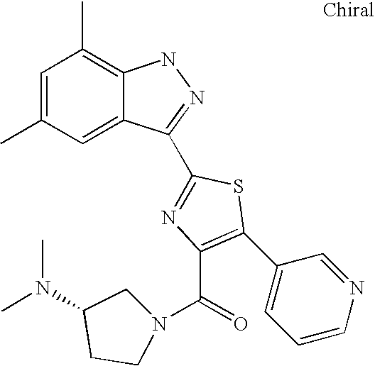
C1=C(C)C=C2C(=C1C)NN=C2C1=NC(C(N2CC(N(C)C)CC2)=O)=C(C2=CC=CN=C2)S1
